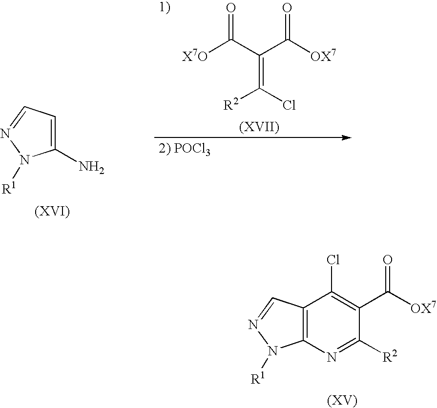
C12=C(N=C([R2])C(C([OX7])=O)=C1Cl)N([R1])N=C2.C1=C(N)N([R1])N=C1.[X7O]C(C(C([OX7])=O)=C(Cl)[R2])=O
